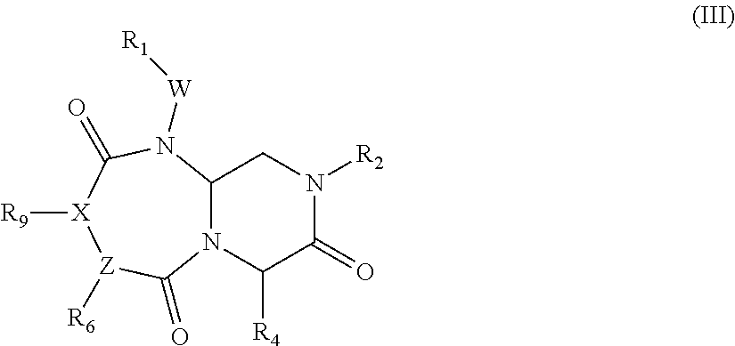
N12C(N([W][R1])C(=O)[X]([R9])[Z]([R6])C1=O)CN([R2])C(=O)C2[R4]
